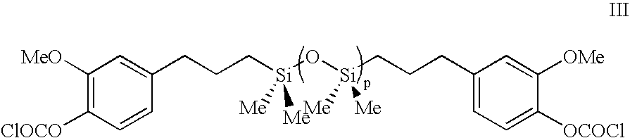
C(C[Si](O[Si](CCCC1=CC=C([OCOCl])C([OMe])=C1)([Me])[Me])([Me])[Me])CC1=CC([MeO])=C([ClOCO])C=C1
